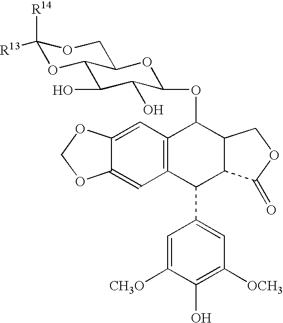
C1=C2C(=CC3=C1C(OC1C(O)C(O)C4OC([R14])([R13])OCC4O1)C1C(C3C3=CC([OCH3])=C(O)C([CH3O])=C3)C(=O)OC1)OCO2
